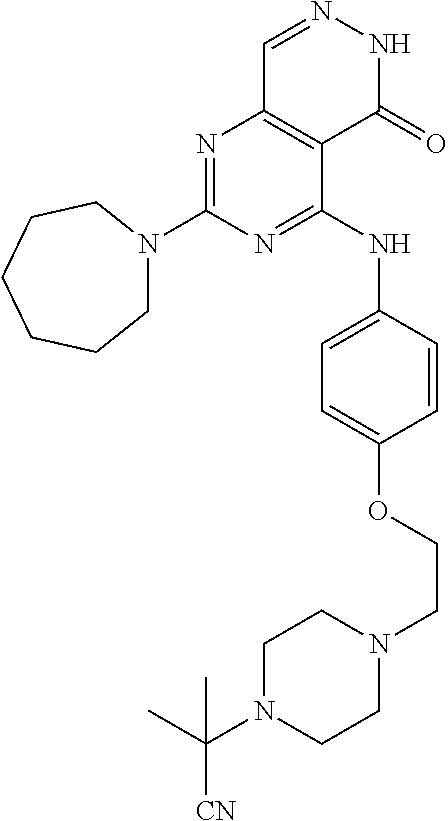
N1=C(N2CCCCCC2)N=C(NC2=CC=C(OCCN3CCN(C([CN])(C)C)CC3)C=C2)C2=C1C=NNC2=O
